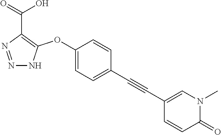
C1(OC2=C(C(=O)O)N=NN2)=CC=C(C#CC2=CN(C)C(=O)C=C2)C=C1
